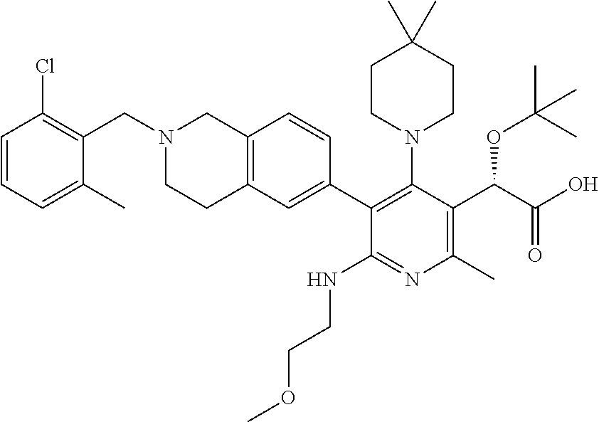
N1(CC2=C(Cl)C=CC=C2C)CCC2=C(C1)C=CC(C1=C(N3CCC(C)(C)CC3)C(C(C(=O)O)OC(C)(C)C)=C(C)N=C1NCCOC)=C2
